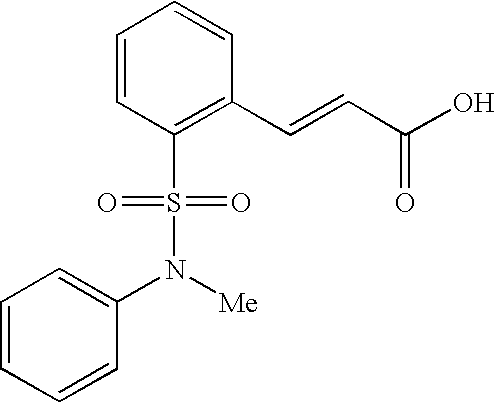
C1=CC(S(=O)(=O)N(C2=CC=CC=C2)[Me])=C(C=CC(O)=O)C=C1
